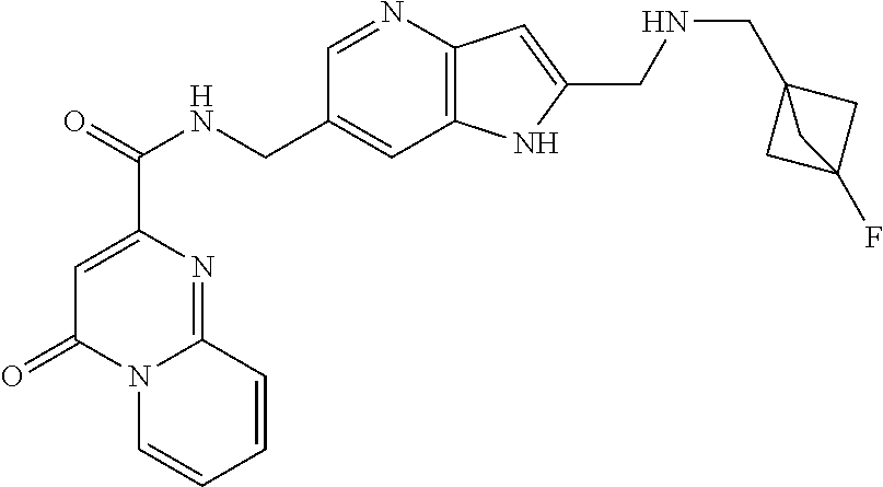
C1=C(C(NCC2=CC3=C(N=C2)C=C(CNCC24CC(F)(C2)C4)N3)=O)N=C2N(C1=O)C=CC=C2
